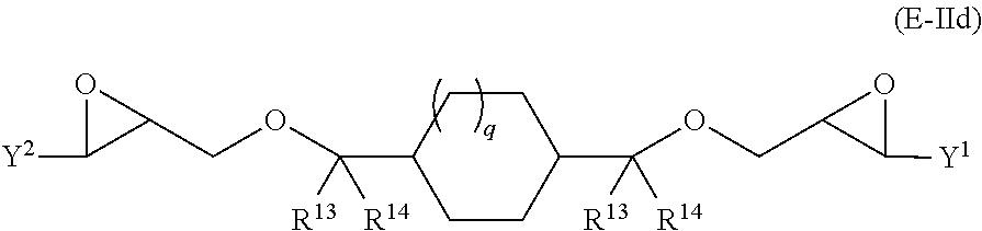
C1(C(OCC2OC2[Y2])([R13])[R14])CCC(C(OCC2OC2[Y1])([R13])[R14])CC1
